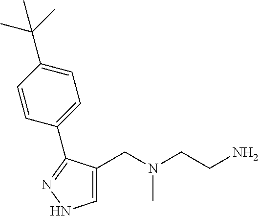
C1=C(CN(CCN)C)C(C2=CC=C(C(C)(C)C)C=C2)=NN1
